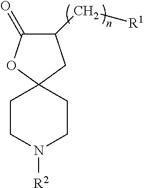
C1(C[R1])C(=O)OC2(C1)CCN([R2])CC2
